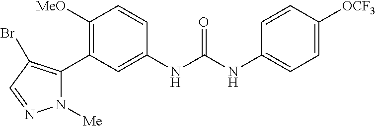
C1([MeO])=C(C2=C(Br)C=NN2[Me])C=C(NC(NC2=CC=C([OCF3])C=C2)=O)C=C1
